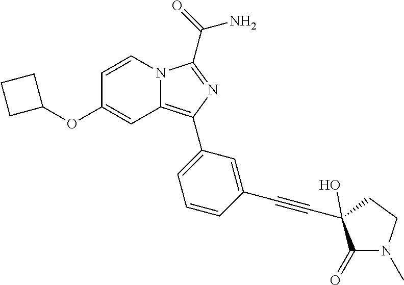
C1=CN2C(=C(C3=CC=CC(C#CC4(O)C(=O)N(C)CC4)=C3)N=C2C(N)=O)C=C1OC1CCC1
